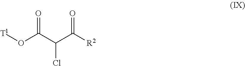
[T1]OC(C(C([R2])=O)Cl)=O
